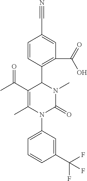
C1(C(C)=O)=C(C)N(C2=CC=CC(C(F)(F)F)=C2)C(=O)N(C)C1C1=C(C(=O)O)C=C(C#N)C=C1
